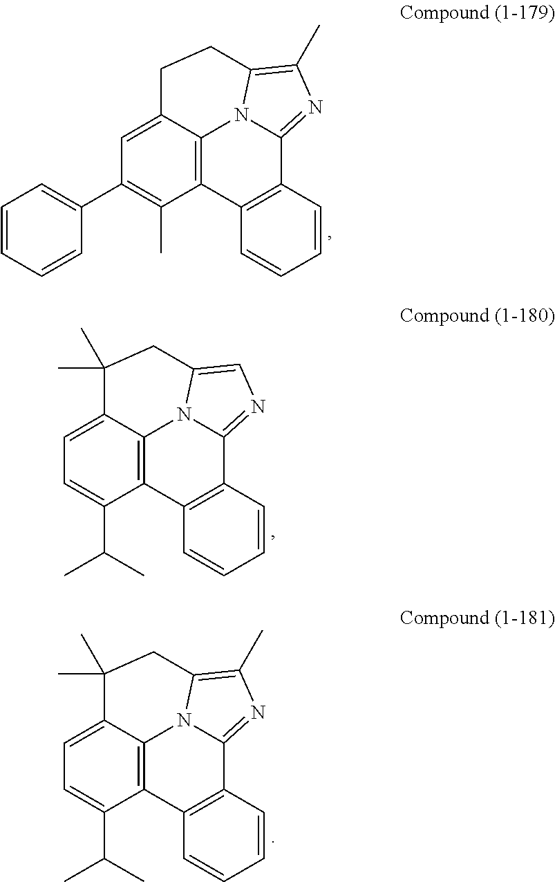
C12=C3C(=CC(C4=CC=CC=C4)=C1C)CCC1=C(C)N=C(C4=C2C=CC=C4)N31.C12=C3C(=CC=C1C(C)C)C(C)(C)CC1=CN=C(C4=C2C=CC=C4)N31.C12=C3C(=CC=C1C(C)C)C(C)(C)CC1=C(C)N=C(C4=C2C=CC=C4)N31
